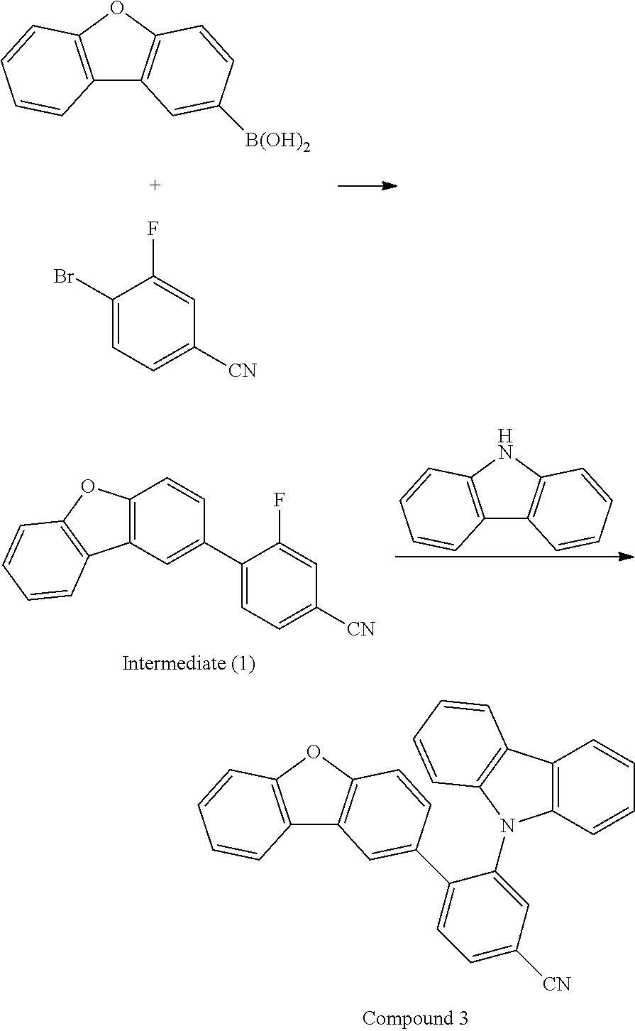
C12=C(OC3=C1C=C([B(OH)2])C=C3)C=CC=C2.C1(Br)=CC=C([CN])C=C1F.C12=C(NC3=C1C=CC=C3)C=CC=C2.C1(C2=CC3=C(C=C2)OC2=C3C=CC=C2)=CC=C([CN])C=C1F.C1=CC2=C(C=C1)N(C1=CC([CN])=CC=C1C1=CC3=C(OC4=C3C=CC=C4)C=C1)C1=C2C=CC=C1
